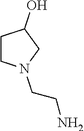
C1CN(CCN)CC1O
